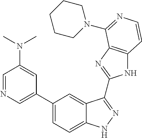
C1(C2=CN=CC(N(C)C)=C2)=CC=C2C(=C1)C(C1=NC3=C(N1)C=CN=C3N1CCCCC1)=NN2
